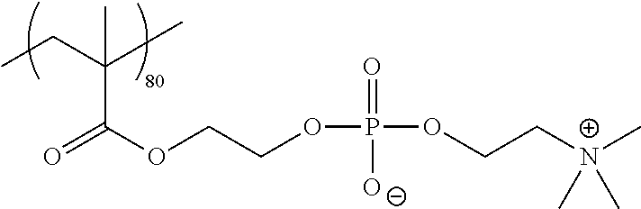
C(C)C(C)(C)C(OCCOP(OCC[N+](C)(C)C)(=O)[O-])=O
